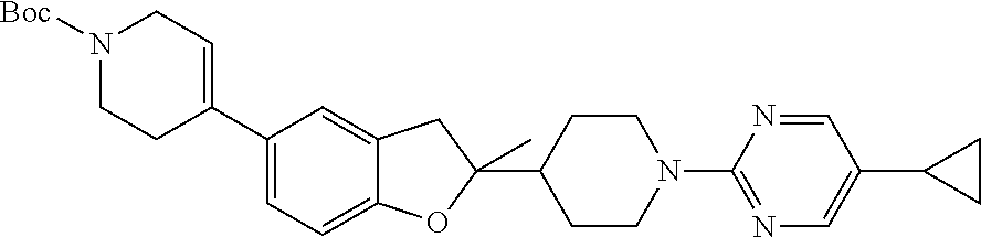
C1(C2=CCN([Boc])CC2)=CC=C2C(=C1)CC(C1CCN(C3=NC=C(C4CC4)C=N3)CC1)(C)O2
